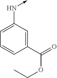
C1=C(N->C)C=C(C(=O)OCC)C=C1
